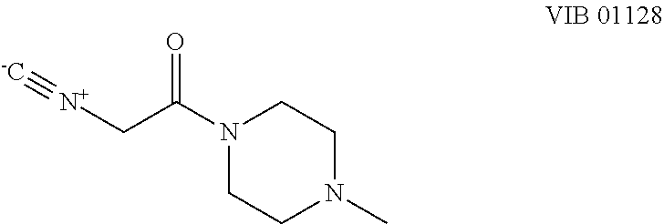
N1(C(C[N+]#[-C])=O)CCN(C)CC1
